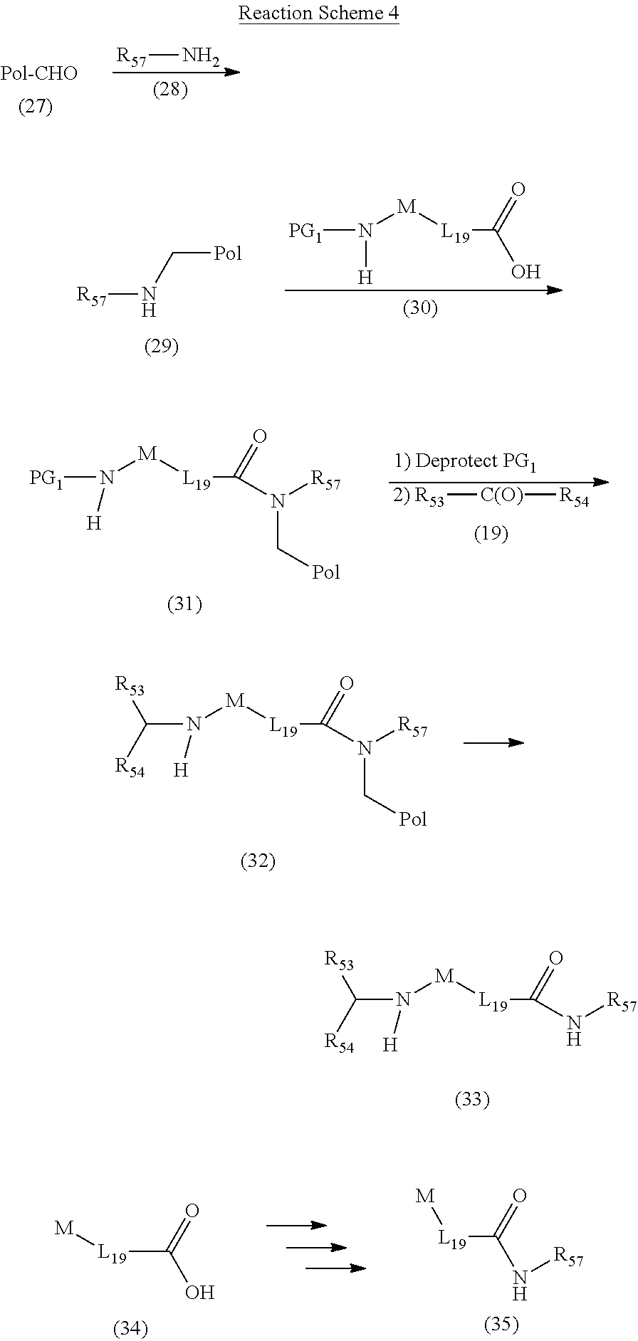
[R57]NC[Pol].N([H])([M][L19]C(=O)O)[PG1].N([H])([M][L19]C(=O)N([R57])C[Pol])C([R53])[R54].N([H])([M][L19]C(=O)N[R57])C([R53])[R54].[L19](C(=O)O)[M].[M][L19]C(=O)N[R57].[R57]N.N([H])([M][L19]C(=O)N([R57])C[Pol])[PG1].[2) R53][C(O)][R54]
